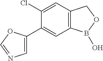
C1=C(C2=CC3=C(C=C2Cl)COB3O)OC=N1
